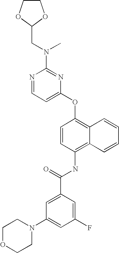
N1=CC=C(OC2=C3C(=C(NC(C4=CC(N5CCOCC5)=CC(F)=C4)=O)C=C2)C=CC=C3)N=C1N(C)CC1OCCO1
